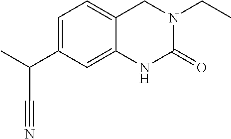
C1=C(C(C)C#N)C=C2C(=C1)CN(CC)C(=O)N2
